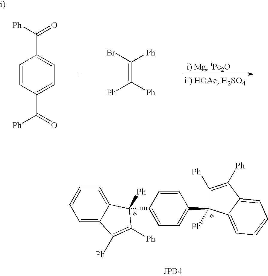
C1=C2C(=CC=C1)C([Ph])(C1=CC=C(C3([Ph])C([Ph])=C([Ph])C4=CC=CC=C34)C=C1)C([Ph])=C2[Ph].[Ph]C(=O)C1=CC=C(C([Ph])=O)C=C1.BrC([Ph])=C([Ph])[Ph]
